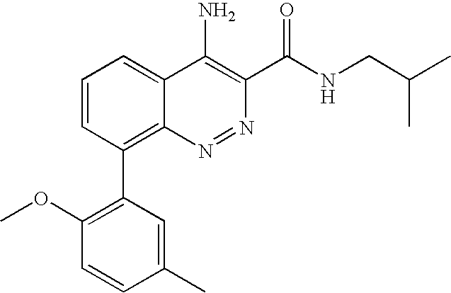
C1(C2=C3C(=CC=C2)C(N)=C(C(NCC(C)C)=O)N=N3)=C(OC)C=CC(C)=C1
